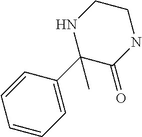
C1=CC=C(C2(C)C(=O)NCCN2)C=C1
